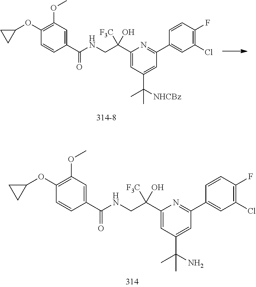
C1=C(C(CNC(C2=CC(OC)=C(OC3CC3)C=C2)=O)([F3C])O)N=C(C2=CC(Cl)=C(F)C=C2)C=C1C([NHCBz])(C)C.C1=C(C(CNC(C2=CC(OC)=C(OC3CC3)C=C2)=O)([F3C])O)N=C(C2=CC(Cl)=C(F)C=C2)C=C1C(N)(C)C
